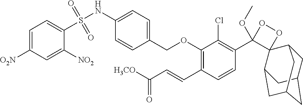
C1(NS(C2=CC=C([O2N])C=C2[NO2])(=O)=O)=CC=C(COC2=C(C=CC([H3CO])=O)C=CC(C3(OC)OOC34C3CC5CC(CC4C5)C3)=C2Cl)C=C1
